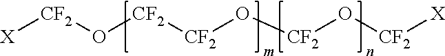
[X][CF2]O[CF2][CF2]O[CF2]O[CF2][X]
